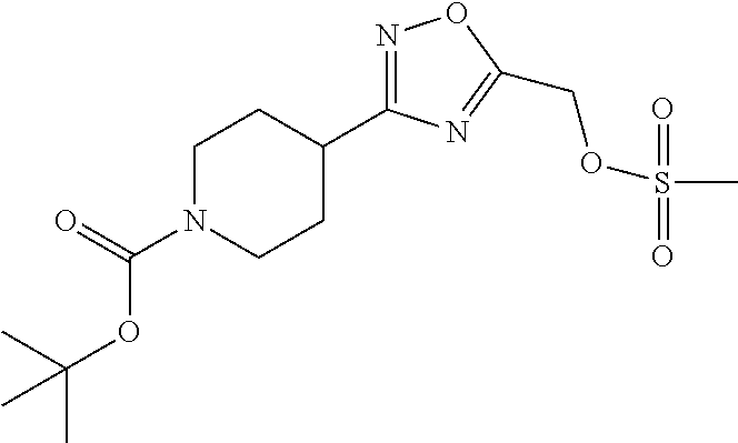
N1(C(=O)OC(C)(C)C)CCC(C2=NOC(COS(C)(=O)=O)=N2)CC1
